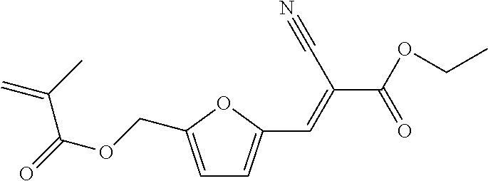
C1=C(COC(=O)C(C)=C)OC(C=C(C(OCC)=O)C#N)=C1
